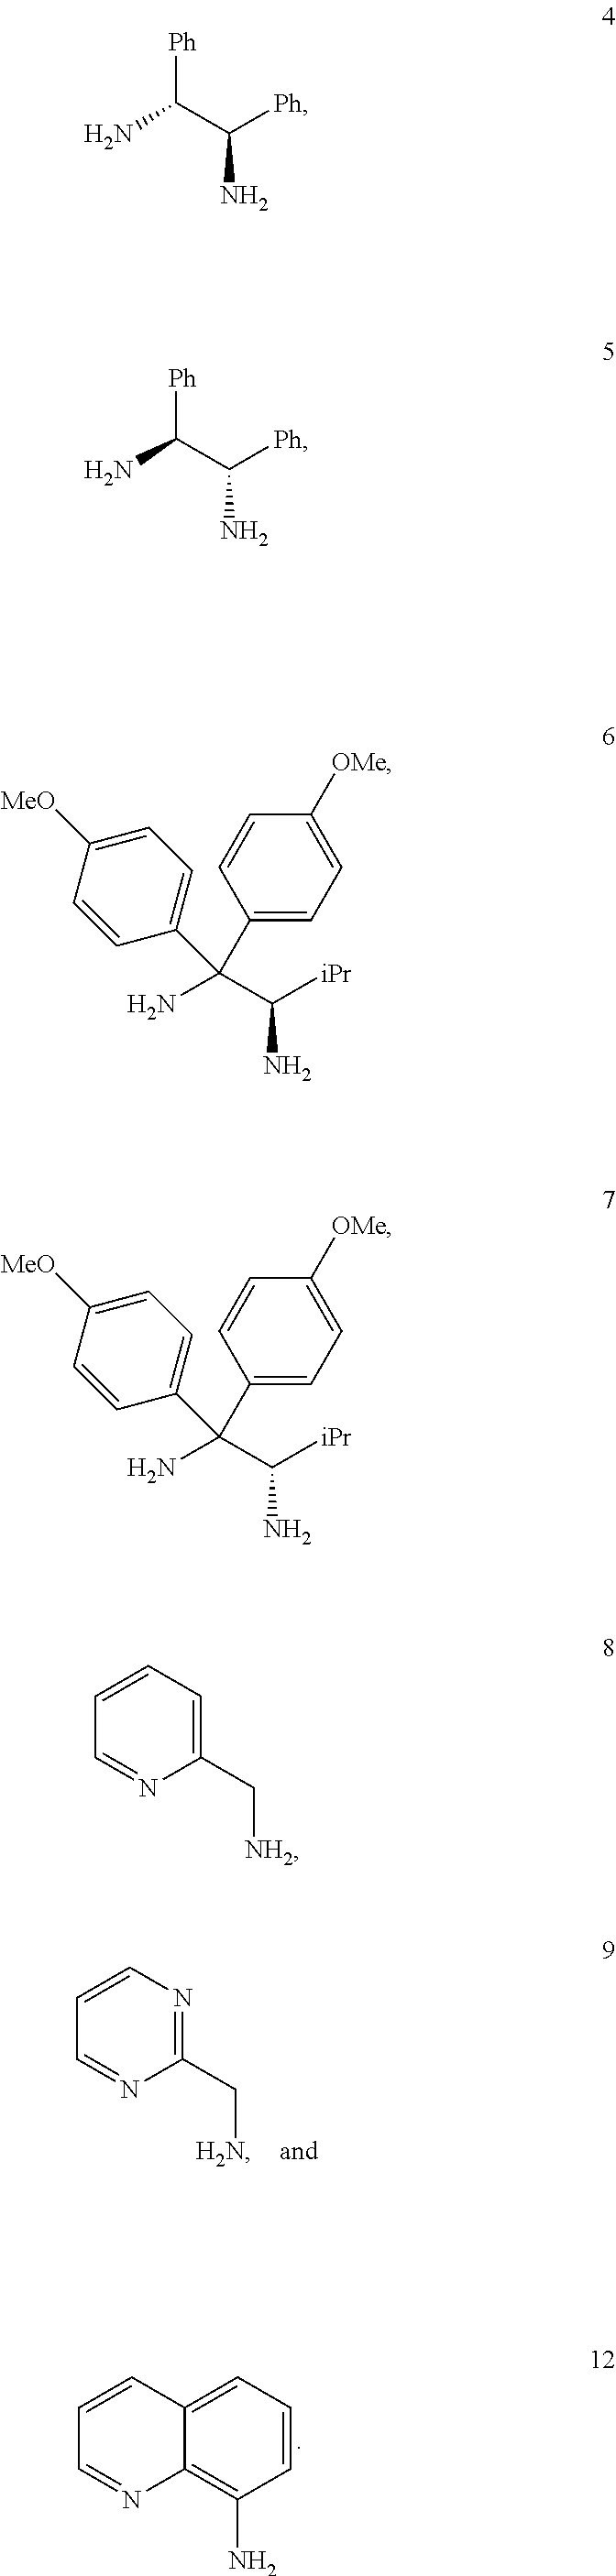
C1=CN=C(C[H2N])N=C1.C1=CC2=CC=CC(N)=C2N=C1.[Ph]C(C([Ph])N)N.[Ph]C(C([Ph])N)N.C1(C(C([iPr])N)(N)C2=CC=C([OMe])C=C2)=CC=C([MeO])C=C1.C1(C(C([iPr])N)(N)C2=CC=C([OMe])C=C2)=CC=C([MeO])C=C1.C1=CC=C(C[NH2])N=C1
